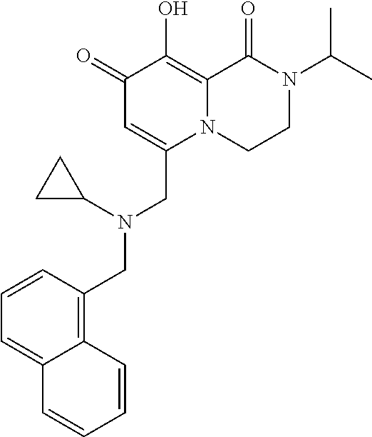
C1(=O)C=C(CN(CC2=C3C(=CC=C2)C=CC=C3)C2CC2)N2C(=C1O)C(=O)N(C(C)C)CC2
